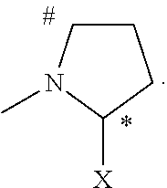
C1CN(C)C([X])C1
